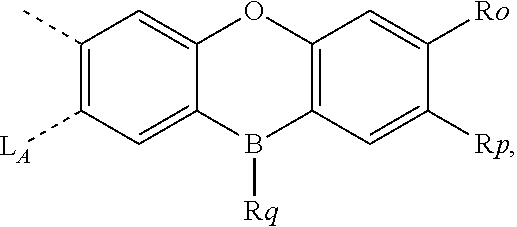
C1=C2C(=CC([LA])=C1C)B([Rq])C1=C(O2)C=C([Ro])C([Rp])=C1
